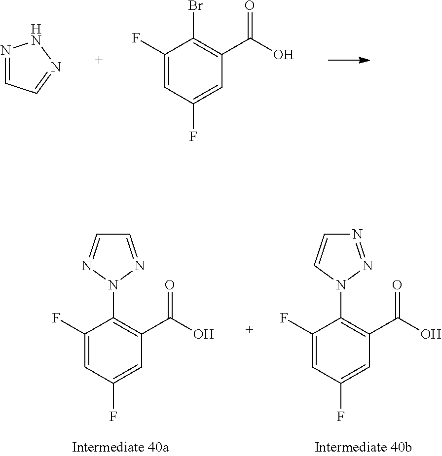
N1=CC=NN1.C1(F)=CC(F)=CC(C(O)=O)=C1Br.C1=NN(C2=C(C(O)=O)C=C(F)C=C2F)N=C1.N1=NN(C2=C(C(O)=O)C=C(F)C=C2F)C=C1
